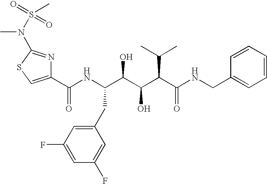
C1(C(NC(C(C(C(C(NCC2=CC=CC=C2)=O)C(C)C)O)O)CC2=CC(F)=CC(F)=C2)=O)=CSC(N(C)S(=O)(=O)C)=N1
